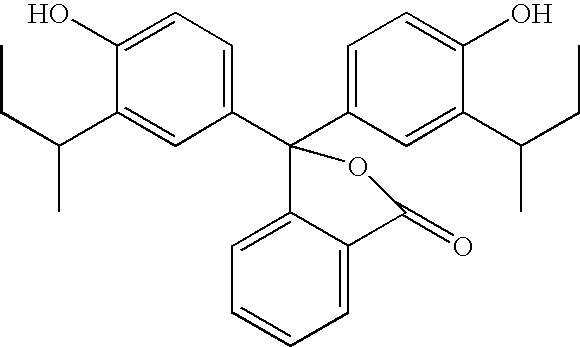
C1(C2(C3=CC=C(O)C(C(CC)C)=C3)OC(=O)C3=CC=CC=C23)=CC=C(O)C(C(CC)C)=C1
